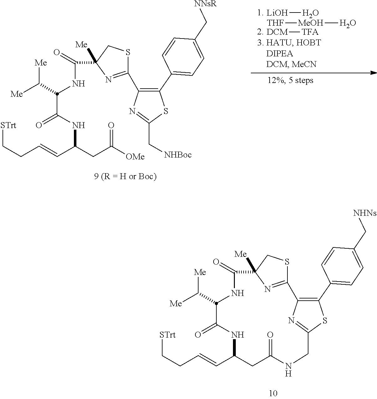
[LiOH]O.[THF][MeOH]O.[DCM][TFA].C1(C2=C(C3=CC=C(C[NNsR])C=C3)SC(C[NHBoc])=N2)=NC(C(=O)NC(C([Me])[Me])C(=O)NC(C=CCC[STrt])CC([OMe])=O)([Me])CS1.C12=NC([Me])(CS1)C(=O)NC(C([Me])[Me])C(=O)NC(C=CCC[STrt])CC(=O)NCC1=NC2=C(C2=CC=C(C[NHNs])C=C2)S1
